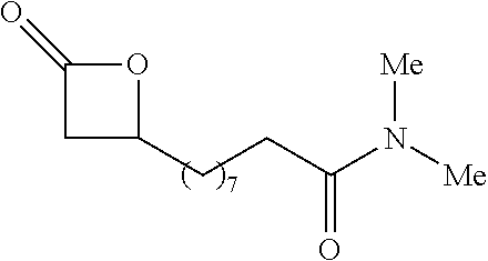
C1C(=O)OC1CCC(N([Me])[Me])=O
